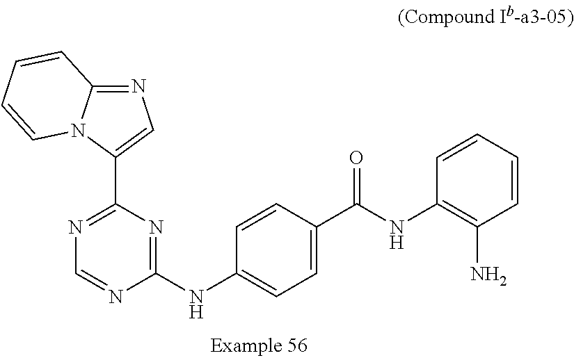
C1(NC2=CC=C(C(NC3=C(N)C=CC=C3)=O)C=C2)=NC(C2=CN=C3N2C=CC=C3)=NC=N1
